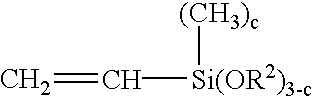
C=C[Si(OR2)3-c][(CH3)c]
